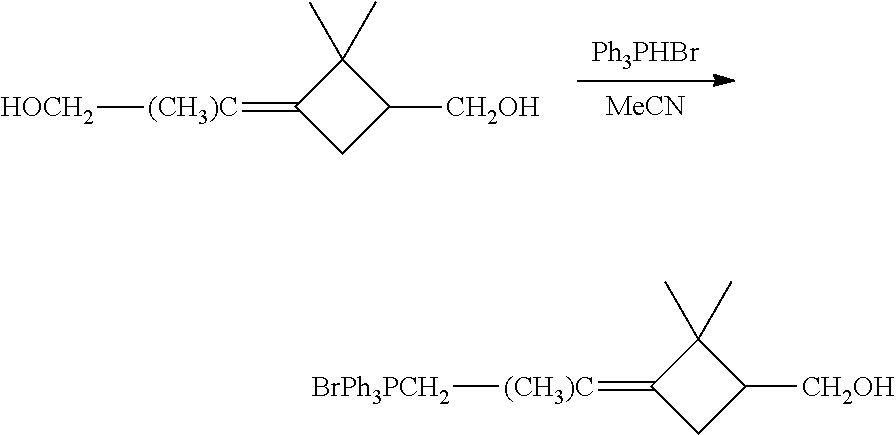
[Ph3PHBr].[MeCN].[(CH3)C](=C1CC([CH2OH])C1(C)C)[HOCH2].[(CH3)C](=C1CC([CH2OH])C1(C)C)[BrPh3PCH2]
